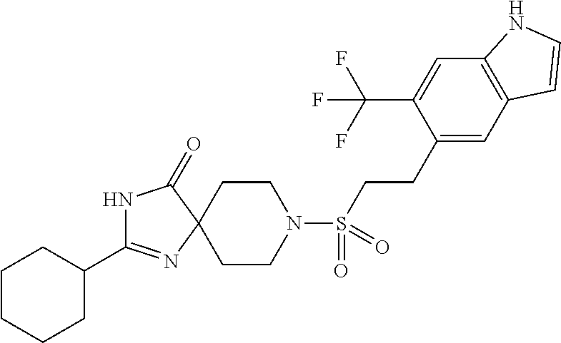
N1C(C2CCCCC2)=NC2(C1=O)CCN(S(CCC1=CC3=C(C=C1C(F)(F)F)NC=C3)(=O)=O)CC2
